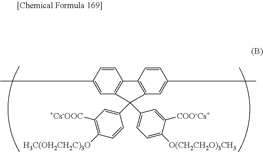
C1=CC(C)=CC2=C1C1=C(C=C(C)C=C1)C2(C1=CC([+Cs-OOC])=C([H3C(OH2CH2C)3O])C=C1)C1=CC=C([O(CH2CH2O)3CH3])C([COO-Cs+])=C1
